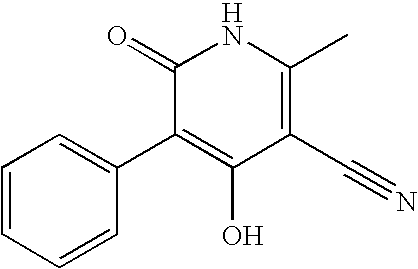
C1(C)=C(C#N)C(O)=C(C2=CC=CC=C2)C(=O)N1
